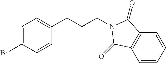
C1=CC=CC2=C1C(=O)N(CCCC1=CC=C(Br)C=C1)C2=O
